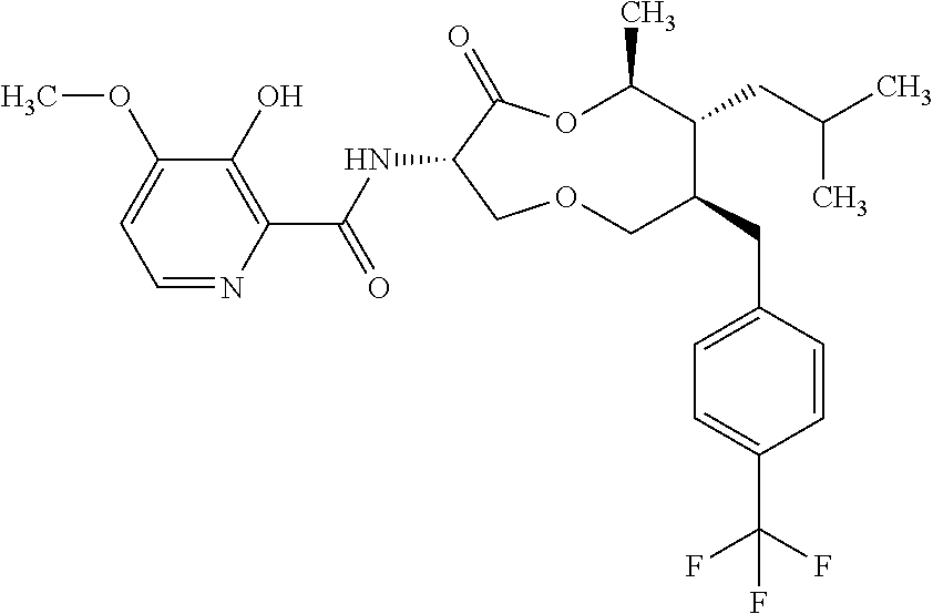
C1(O)=C(C(NC2C(=O)OC(C)C(CC(C)C)C(CC3=CC=C(C(F)(F)F)C=C3)COC2)=O)N=CC=C1OC
